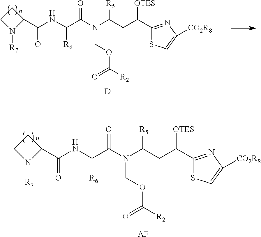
[D].C1(C(CC(N(C(C(NC(C2CCN2[R7])=O)[R6])=O)COC([R2])=O)[R5])[OTES])=NC([CO2R8])=CS1.[AF].C1(C(CC(N(C(C(NC(C2CCN2[R7])=O)[R6])=O)COC([R2])=O)[R5])[OTES])=NC([CO2R8])=CS1
